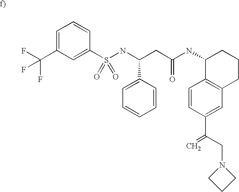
N1(CC(C2=CC3=C(C=C2)C(NC(CC(NS(C2=CC(C(F)(F)F)=CC=C2)(=O)=O)C2=CC=CC=C2)=O)CCC3)=C)CCC1
